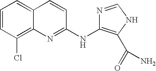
C1=CC(Cl)=C2C(=C1)C=CC(NC1=C(C(=O)N)NC=N1)=N2
